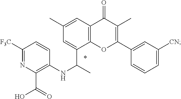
C1([F3C])=NC(C(=O)O)=C(NC(C)C2=CC(C)=CC3=C2OC(C2=CC([CN])=CC=C2)=C(C)C3=O)C=C1
